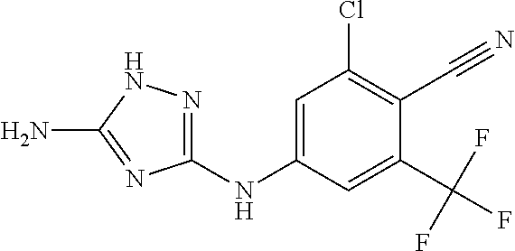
C1=C(NC2=NNC(N)=N2)C=C(C(F)(F)F)C(C#N)=C1Cl
